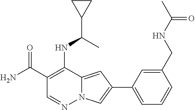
C1(C(N)=O)=C(NC(C2CC2)C)C2=CC(C3=CC=CC(CNC(C)=O)=C3)=CN2N=C1
